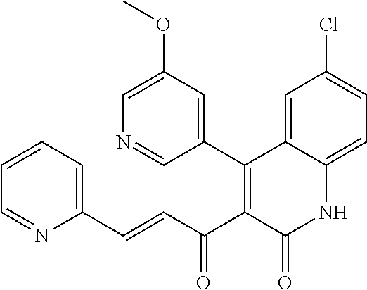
C1(C2=C(C(C=CC3=CC=CC=N3)=O)C(=O)NC3=CC=C(Cl)C=C23)=CC(OC)=CN=C1
